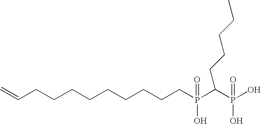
C=CCCCCCCCCCP(C(P(O)(=O)O)CCCCC)(=O)O
